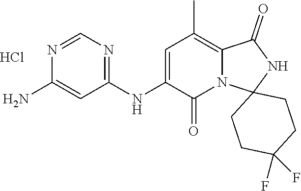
C1(NC2=CC(C)=C3N(C2=O)C2(NC3=O)CCC(F)(F)CC2)=NC=NC(N)=C1.Cl
